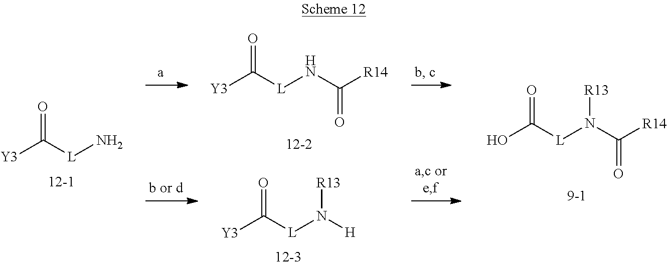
[Y3]C([L]N)=O.OC([L]N(C([R14])=O)[R13])=O.[Y3]C([L]N([H])[R13])=O.[Y3]C([L]NC([R14])=O)=O
